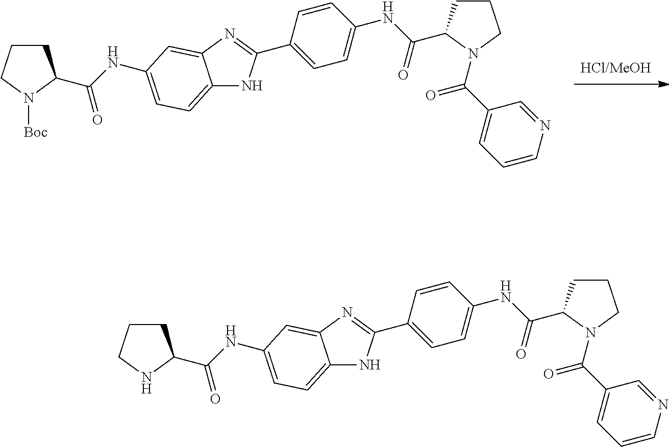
C12=CC=C(NC(=O)C3CCCN3[Boc])C=C1N=C(C1=CC=C(NC(=O)C3CCCN3C(=O)C3=CC=CN=C3)C=C1)N2.C12=CC=C(NC(=O)C3CCCN3)C=C1N=C(C1=CC=C(NC(=O)C3CCCN3C(=O)C3=CC=CN=C3)C=C1)N2
